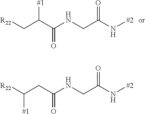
C(C(N[#2])=O)NC(C(C[R22])[#1])=O.C(C(N[#2])=O)NC(CC([R22])[#1])=O
